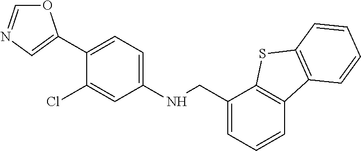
O1C=NC=C1C1=CC=C(NCC2=CC=CC3=C2SC2=C3C=CC=C2)C=C1Cl
